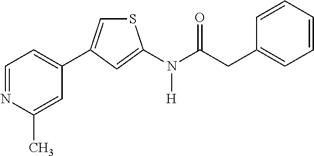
C1=NC(C)=CC(C2=CSC(N(C(CC3=CC=CC=C3)=O)[H])=C2)=C1
